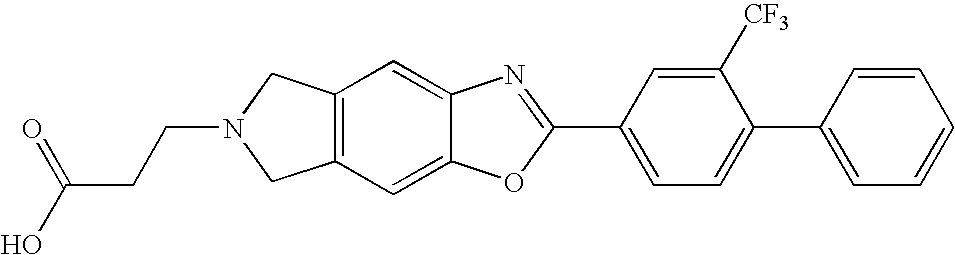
C12=C(C=C3C(=C1)N=C(C1=CC=C(C4=CC=CC=C4)C([CF3])=C1)O3)CN(CCC(O)=O)C2
